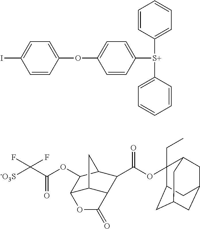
C1=CC(OC2=CC=C([S+](C3=CC=CC=C3)C3=CC=CC=C3)C=C2)=CC=C1I.C12C3C(C(C(OC4(CC)C5CC6CC(CC4C6)C5)=O)C(C1OC(C([-O3S])(F)F)=O)C3)C(=O)O2
